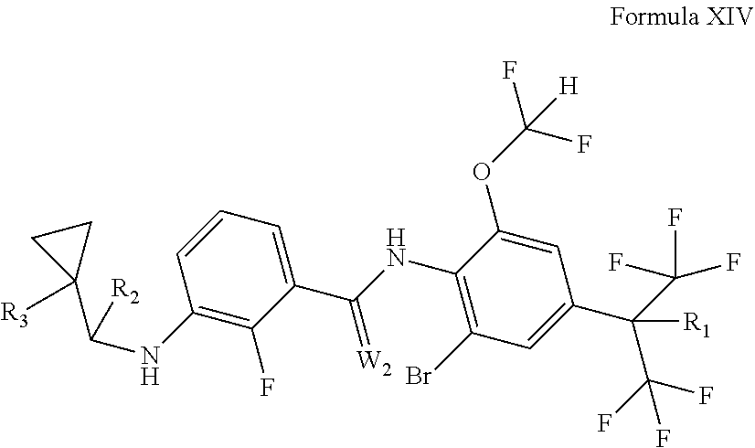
C(C1([R3])CC1)(NC1=C(F)C(C(=[W2])NC2=C(Br)C=C(C([R1])(C(F)(F)F)C(F)(F)F)C=C2OC(F)(F)[H])=CC=C1)[R2]
